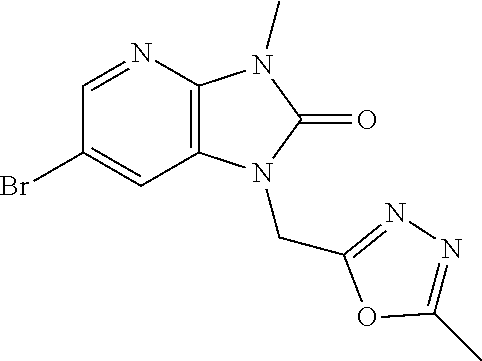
C1=NC2=C(C=C1Br)N(CC1=NN=C(C)O1)C(=O)N2C
